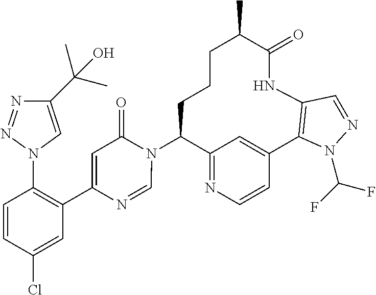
C12=NC=CC(=C1)C1=C(NC(=O)C(C)CCCC2N2C(=O)C=C(C3=C(N4C=C(C(C)(C)O)N=N4)C=CC(Cl)=C3)N=C2)C=NN1C(F)F
